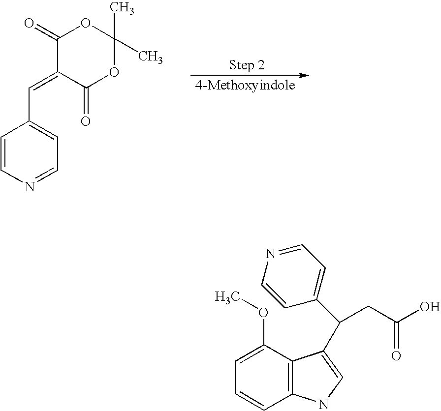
C1=CN=CC=C1C=C1C(=O)OC(C)(C)OC1=O.C1=C(OC)C2=C(C=C1)NC=C2C(C1=CC=NC=C1)CC(O)=O
